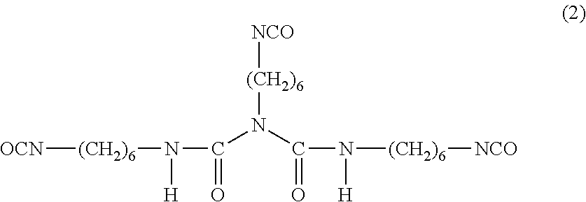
[(CH2)6]([OCN])N([H])C(N(C(=O)N([(CH2)6][NCO])[H])[(CH2)6][NCO])=O
